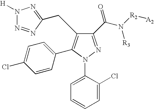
C1(C(N([R2][A2])[R3])=O)=NN(C2=CC=CC=C2Cl)C(C2=CC=C(Cl)C=C2)=C1CC1=NN([H])N=N1
